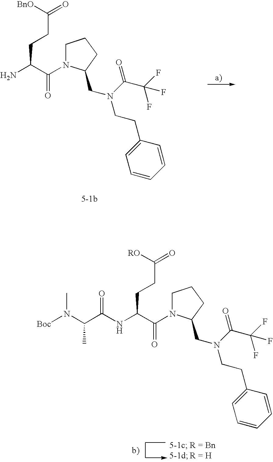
C1N(C(C(CCC(=O)[RO])NC(C(N(C)[Boc])C)=O)=O)C(CN(CCC2=CC=CC=C2)C(C(F)(F)F)=O)CC1.C1N(C(C(CCC(=O)[BnO])N)=O)C(CN(CCC2=CC=CC=C2)C(C(F)(F)F)=O)CC1
